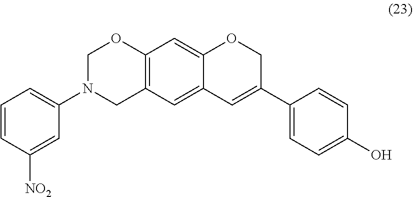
C1=CC([NO2])=CC(N2CC3=C(OC2)C=C2C(=C3)C=C(C3=CC=C(O)C=C3)CO2)=C1
